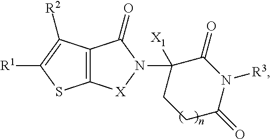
C12=C([X]N(C3([X1])CCC(=O)N([R3])C3=O)C1=O)SC([R1])=C2[R2]
